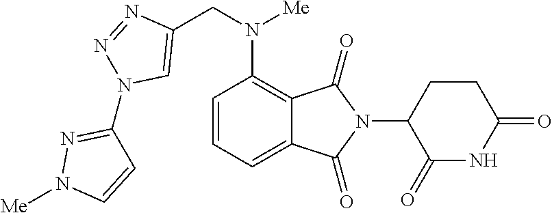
C12=CC=CC(N(CC3=CN(C4=NN([Me])C=C4)N=N3)[Me])=C1C(=O)N(C1C(=O)NC(=O)CC1)C2=O
